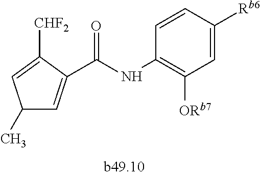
C1(C)C=C(C(NC2=C([ORb7])C=C([Rb6])C=C2)=O)C([CHF2])=C1
